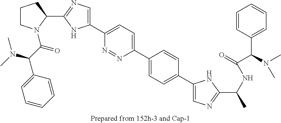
C1CN(C(C(N(C)C)C2=CC=CC=C2)=O)C(C2=NC=C(C3=CC=C(C4=CC=C(C5=CN=C(C(C)NC(=O)C(C6=CC=CC=C6)N(C)C)N5)C=C4)N=N3)N2)C1
